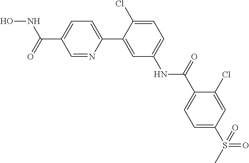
C1(C(NO)=O)=CC=C(C2=CC(NC(C3=CC=C(S(=O)(C)=O)C=C3Cl)=O)=CC=C2Cl)N=C1
